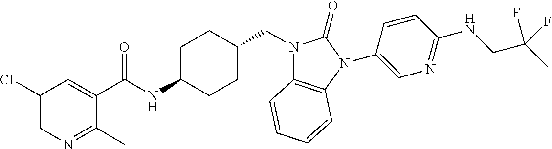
C1(Cl)=CN=C(C)C(C(NC2CCC(CN3C4=C(N(C5=CN=C(NCC(C)(F)F)C=C5)C3=O)C=CC=C4)CC2)=O)=C1
